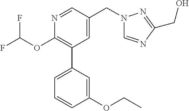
C1(OC(F)F)=C(C2=CC=CC(OCC)=C2)C=C(CN2C=NC(CO)=N2)C=N1
